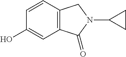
C12=C(C=CC(O)=C1)CN(C1CC1)C2=O
